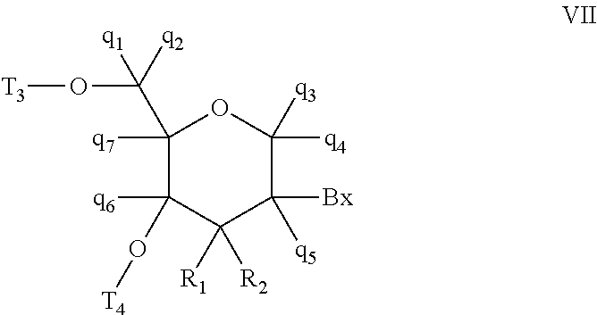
C1([q7])(C([q2])(O[T3])[q1])C([q6])(O[T4])C([R2])([R1])C([Bx])([q5])C([q4])([q3])O1
